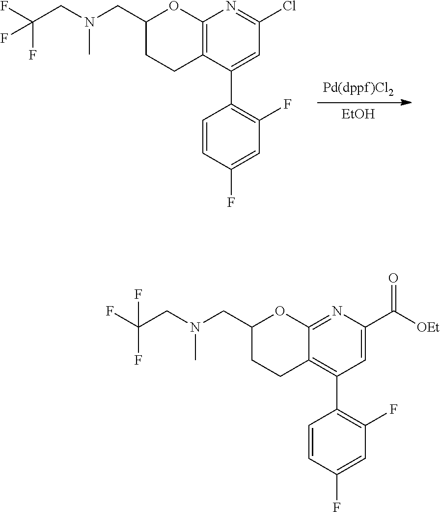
[Pd(dppf)Cl2].[EtOH].C12=C(C(C3=C(F)C=C(F)C=C3)=CC(Cl)=N1)CCC(CN(CC(F)(F)F)C)O2.C12=NC(C([OEt])=O)=CC(C3=C(F)C=C(F)C=C3)=C1CCC(CN(CC(F)(F)F)C)O2
